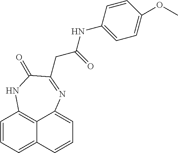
C1=CC=C2C3=C1NC(=O)C(CC(NC1=CC=C(OC)C=C1)=O)=NC3=CC=C2
